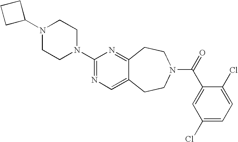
C1C(N2CCN(C3=NC=C4C(=N3)CCN(C(=O)C3=CC(Cl)=CC=C3Cl)CC4)CC2)CC1
